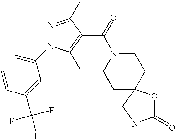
N1=C(C)C(C(=O)N2CCC3(CC2)OC(=O)NC3)=C(C)N1C1=CC=CC(C(F)(F)F)=C1
